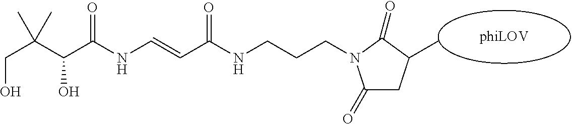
OCC(C(C(NC=CC(NCCCN1C(=O)CC(C)C1=O)=O)=O)O)(C)C
